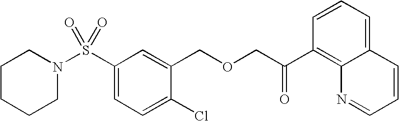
S(C1=CC=C(Cl)C(COCC(C2=C3C(=CC=C2)C=CC=N3)=O)=C1)(=O)(=O)N1CCCCC1
